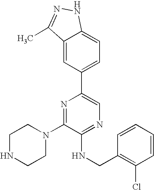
C1(N2CCNCC2)=NC(C2=CC=C3C(=C2)C(C)=NN3)=CN=C1NCC1=C(Cl)C=CC=C1
